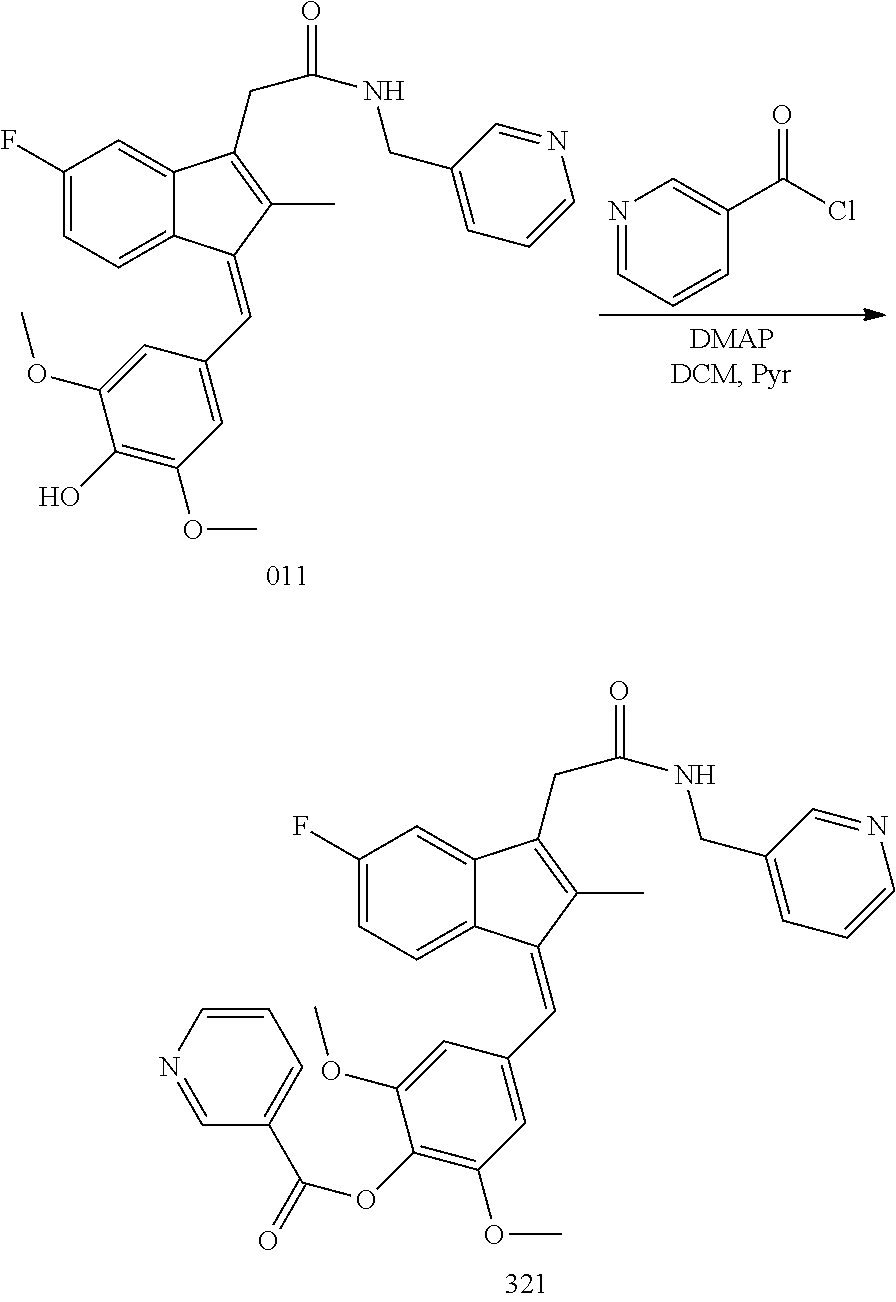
C1(F)=CC=C2C(=C1)C(CC(NCC1=CC=CN=C1)=O)=C(C)C2=CC1=CC(OC)=C(O)C(OC)=C1.N1=CC=CC(C(Cl)=O)=C1.C1(F)=CC=C2C(=C1)C(CC(NCC1=CC=CN=C1)=O)=C(C)C2=CC1=CC(OC)=C(OC(C2=CC=CN=C2)=O)C(OC)=C1
